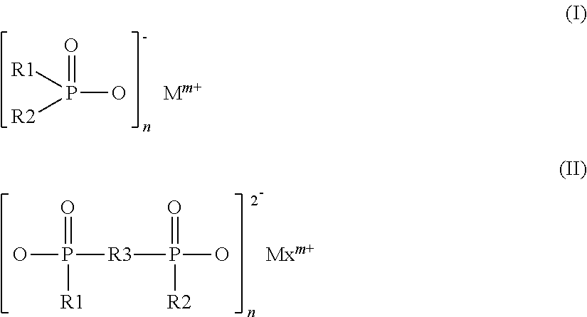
P(O)(=O)([R1])[R2].[Mm+].OP(=O)([R1])[R3]P(O)(=O)[R2].[Mxm+]
